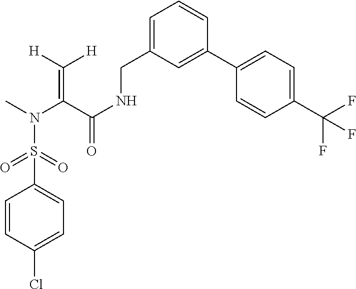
C(=C(C(NCC1=CC=CC(C2=CC=C(C(F)(F)F)C=C2)=C1)=O)N(C)S(=O)(=O)C1=CC=C(Cl)C=C1)([H])[H]
